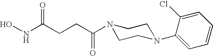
N(C(CCC(N1CCN(C2=CC=CC=C2Cl)CC1)=O)=O)O
